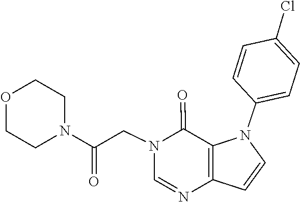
N1(CC(N2CCOCC2)=O)C=NC2=C(C1=O)N(C1=CC=C(Cl)C=C1)C=C2
